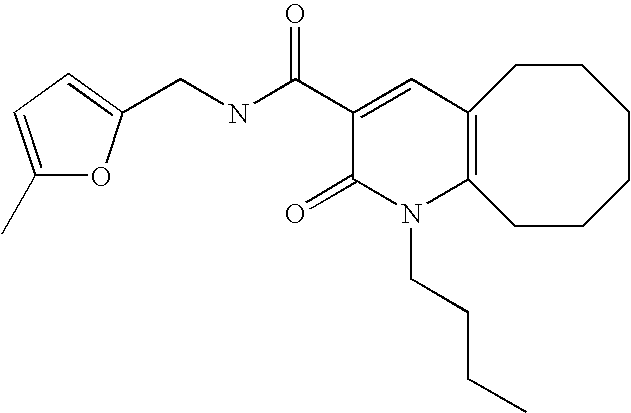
C(NC(C1=CC2=C(N(CCCC)C1=O)CCCCCC2)=O)C1=CC=C(C)O1
